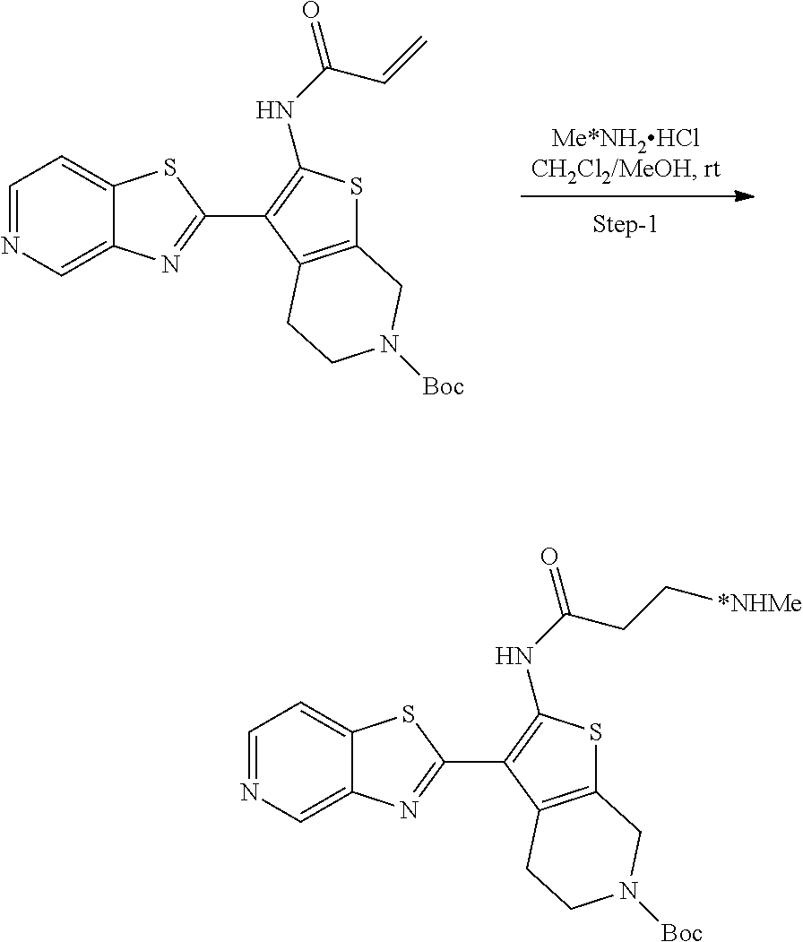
C1=NC=C2C(=C1)SC(C1=C(NC(=O)C=C)SC3=C1CCN([Boc])C3)=N2.C1=NC=C2C(=C1)SC(C1=C(NC(=O)CC[*NHMe])SC3=C1CCN([Boc])C3)=N2
